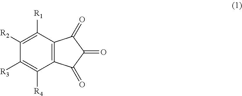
C1([R2])=C([R1])C2=C(C([R4])=C1[R3])C(=O)C(=O)C2=O
